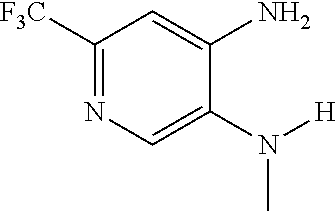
C1([F3C])=NC=C(N(C)[H])C(N)=C1
